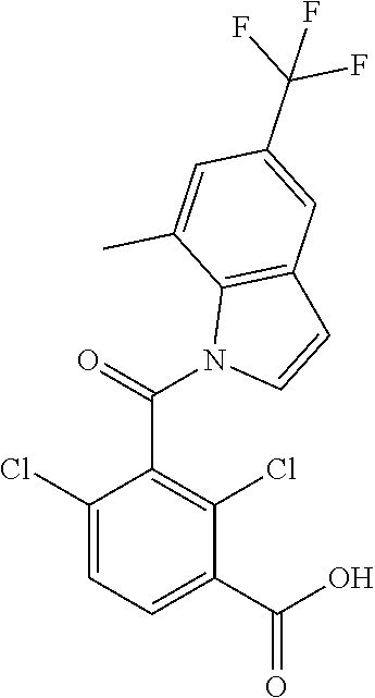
C1(Cl)=CC=C(C(O)=O)C(Cl)=C1C(N1C=CC2=C1C(C)=CC(C(F)(F)F)=C2)=O
